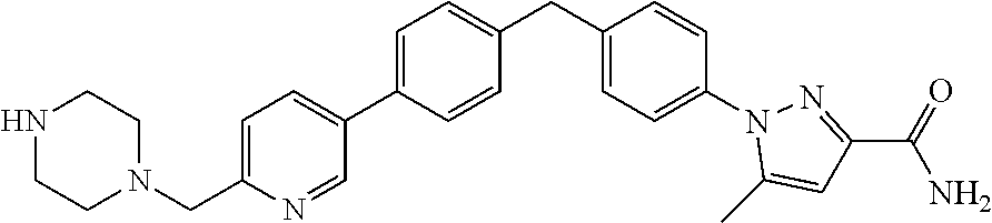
C1=C(C2=CC=C(CN3CCNCC3)N=C2)C=CC(CC2=CC=C(N3C(C)=CC(C(=O)N)=N3)C=C2)=C1
